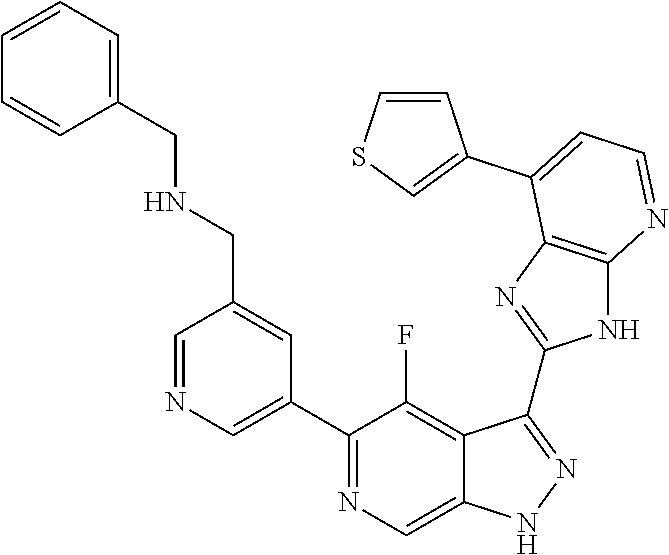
C1=NC=C(C2=NC=C3C(=C2F)C(C2=NC4=C(N2)N=CC=C4C2=CSC=C2)=NN3)C=C1CNCC1=CC=CC=C1
